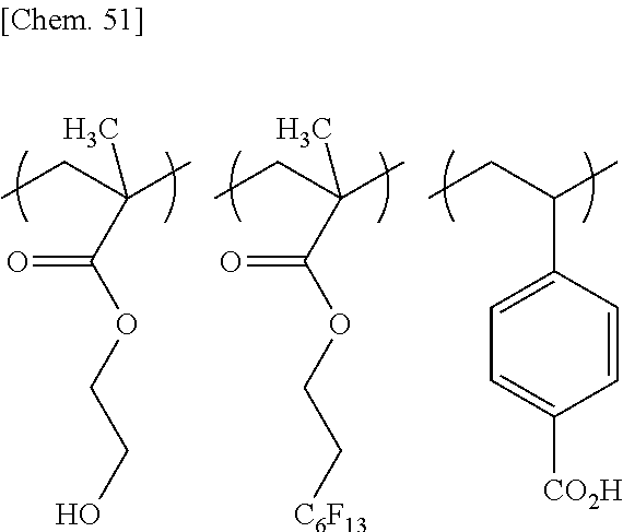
CCC(C)(C)C(OCCO)=O.CCC(C)(C)C(OCC[C6F13])=O.CCC(C)C1=CC=C([CO2H])C=C1
